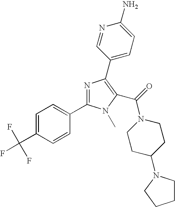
C1=C(C(F)(F)F)C=CC(C2=NC(C3=CC=C(N)N=C3)=C(C(=O)N3CCC(N4CCCC4)CC3)N2C)=C1
